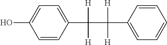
C1=CC(C([H])([H])C([H])(C2=CC=CC=C2)[H])=CC=C1O
